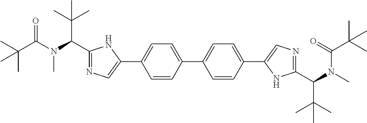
N1=C(C(N(C(C(C)(C)C)=O)C)C(C)(C)C)NC(C2=CC=C(C3=CC=C(C4=CN=C(C(N(C)C(C(C)(C)C)=O)C(C)(C)C)N4)C=C3)C=C2)=C1
